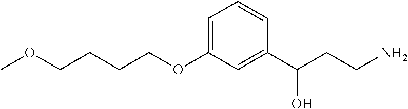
C(COC1=CC=CC(C(CCN)O)=C1)CCOC
